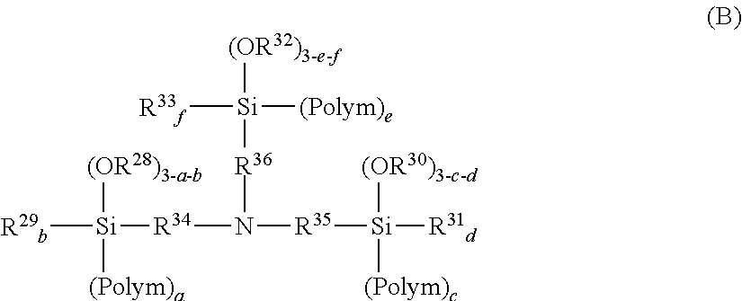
[R29b][Si]([R34]N([R35][Si]([R31d])([(OR30)3-c-d])[(Polym)c])[R36][Si]([(OR32)3-e-f])([R33f])[(Polym)e])([(OR28)3-a-b])[(Polym)a]
